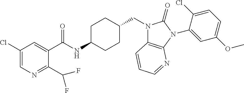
C1(Cl)=CN=C(C(F)F)C(C(NC2CCC(CN3C4=C(N(C5=CC(OC)=CC=C5Cl)C3=O)N=CC=C4)CC2)=O)=C1
